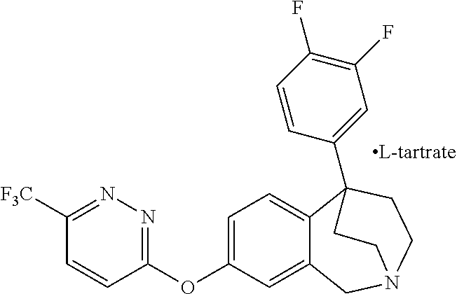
C1=C(OC2=NN=C([F3C])C=C2)C=C2C(=C1)C1(C3=CC(F)=C(F)C=C3)CCN(C2)CC1
